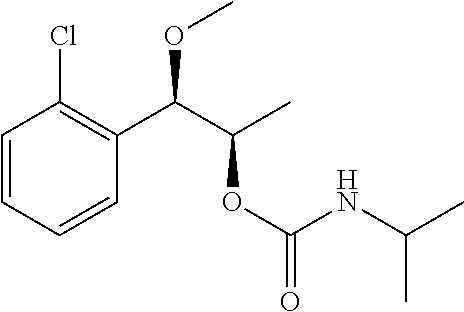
C1=CC=CC(C(C(C)OC(=O)NC(C)C)OC)=C1Cl
